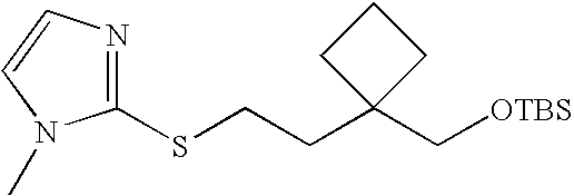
C1(SCCC2(C[OTBS])CCC2)=NC=CN1C
